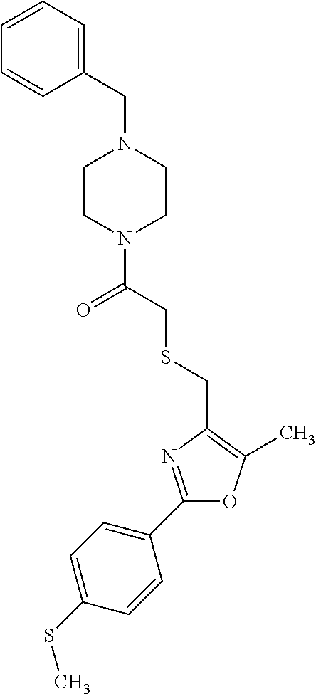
C1(C2=CC=C(SC)C=C2)=NC(CSCC(N2CCN(CC3=CC=CC=C3)CC2)=O)=C(C)O1
